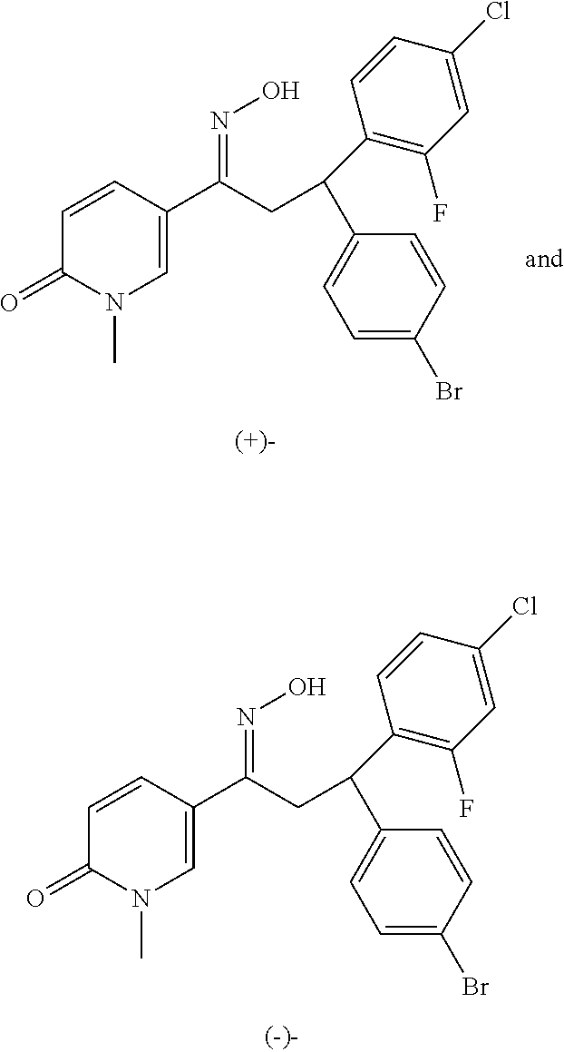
C1=CC(C(CC(C2=CC=C(Br)C=C2)C2=C(F)C=C(Cl)C=C2)=NO)=CN(C)C1=O.C1=CC(C(CC(C2=CC=C(Br)C=C2)C2=C(F)C=C(Cl)C=C2)=NO)=CN(C)C1=O
